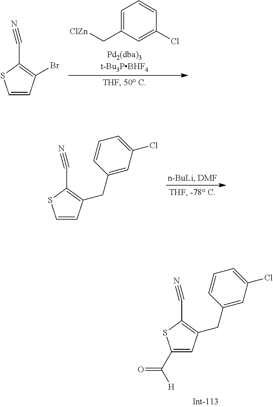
C1(C([H])=O)=CC(CC2=CC(Cl)=CC=C2)=C(C#N)S1.C1=C(C[ClZn])C=C(Cl)C=C1.C1=CC(Br)=C(C#N)S1.C1=CC(CC2=CC(Cl)=CC=C2)=C(C#N)S1
